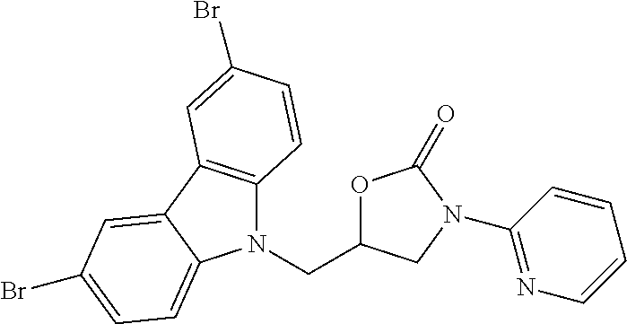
N1(CC2OC(=O)N(C3=NC=CC=C3)C2)C2=C(C3=CC(Br)=CC=C13)C=C(Br)C=C2
